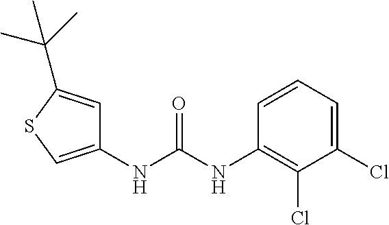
C1=CC(NC(NC2=CSC(C(C)(C)C)=C2)=O)=C(Cl)C(Cl)=C1
